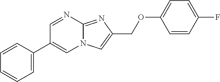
C1=C(C2=CN3C(=NC(COC4=CC=C(F)C=C4)=C3)N=C2)C=CC=C1
